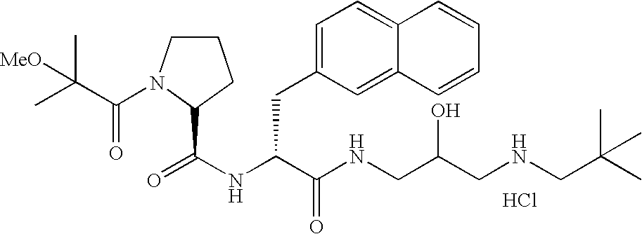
N(C(C(NCC(CNCC(C)(C)C)O)=O)CC1=CC=C2C(=C1)C=CC=C2)C(=O)C1N(C(C(C)(C)[MeO])=O)CCC1.Cl
